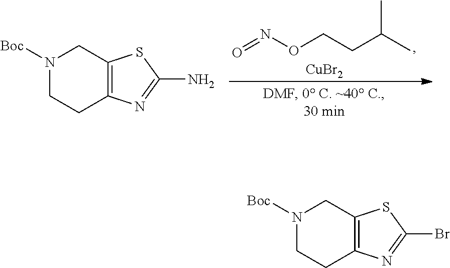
CC(C)CCON=O.[CuBr2].N1([Boc])CCC2=C(C1)SC(N)=N2.N1([Boc])CCC2=C(C1)SC(Br)=N2
